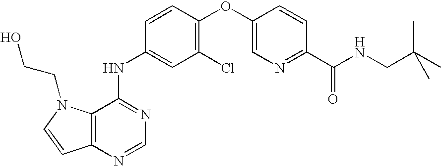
C12=C(N=CN=C1NC1=CC(Cl)=C(OC3=CN=C(C(NCC(C)(C)C)=O)C=C3)C=C1)C=CN2CCO
